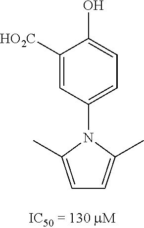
C1=C(C)N(C2=CC=C(O)C([HO2C])=C2)C(C)=C1
